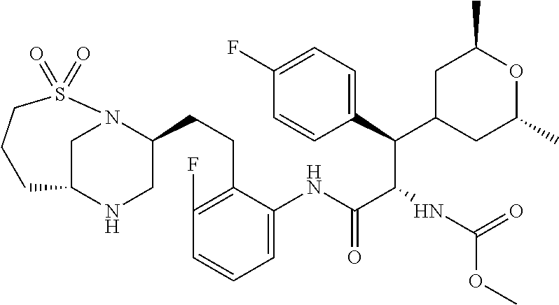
C1C2NCC(CCC3=C(F)C=CC=C3NC(C(NC(=O)OC)C(C3=CC=C(F)C=C3)C3CC(C)OC(C)C3)=O)N1S(=O)(=O)CCC2
